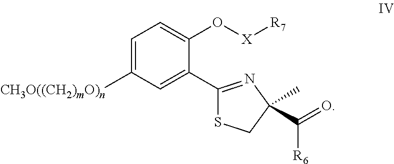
C1=C([CH3O((CH2)mO)n])C=C(C2=NC(C([R6])=O)(C)CS2)C(O[X][R7])=C1
